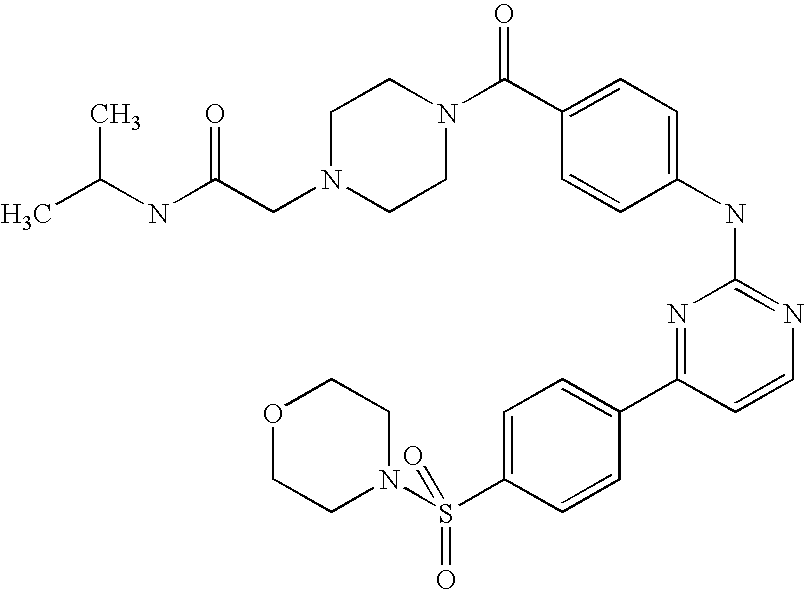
C1N(CC(NC(C)C)=O)CCN(C(C2=CC=C(NC3=NC=CC(C4=CC=C(S(N5CCOCC5)(=O)=O)C=C4)=N3)C=C2)=O)C1
